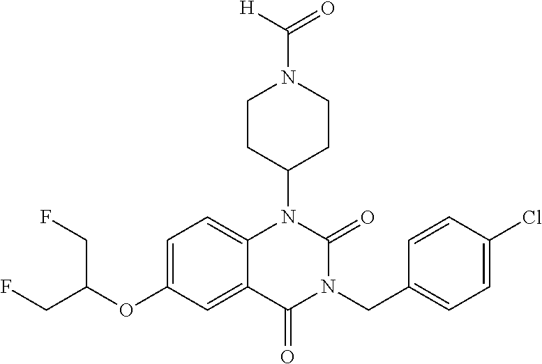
C1=C(OC(CF)CF)C=C2C(=C1)N(C1CCN(C([H])=O)CC1)C(=O)N(CC1=CC=C(Cl)C=C1)C2=O
